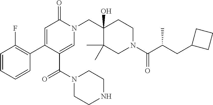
C1(C2=CC(=O)N(CC3(O)C(C)(C)CN(C(C(CC4CCC4)C)=O)CC3)C=C2C(N2CCNCC2)=O)=C(F)C=CC=C1
